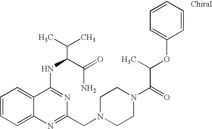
C1=CC=C2C(=C1)C(NC(C(N)=O)C(C)C)=NC(CN1CCN(C(C(OC3=CC=CC=C3)C)=O)CC1)=N2
